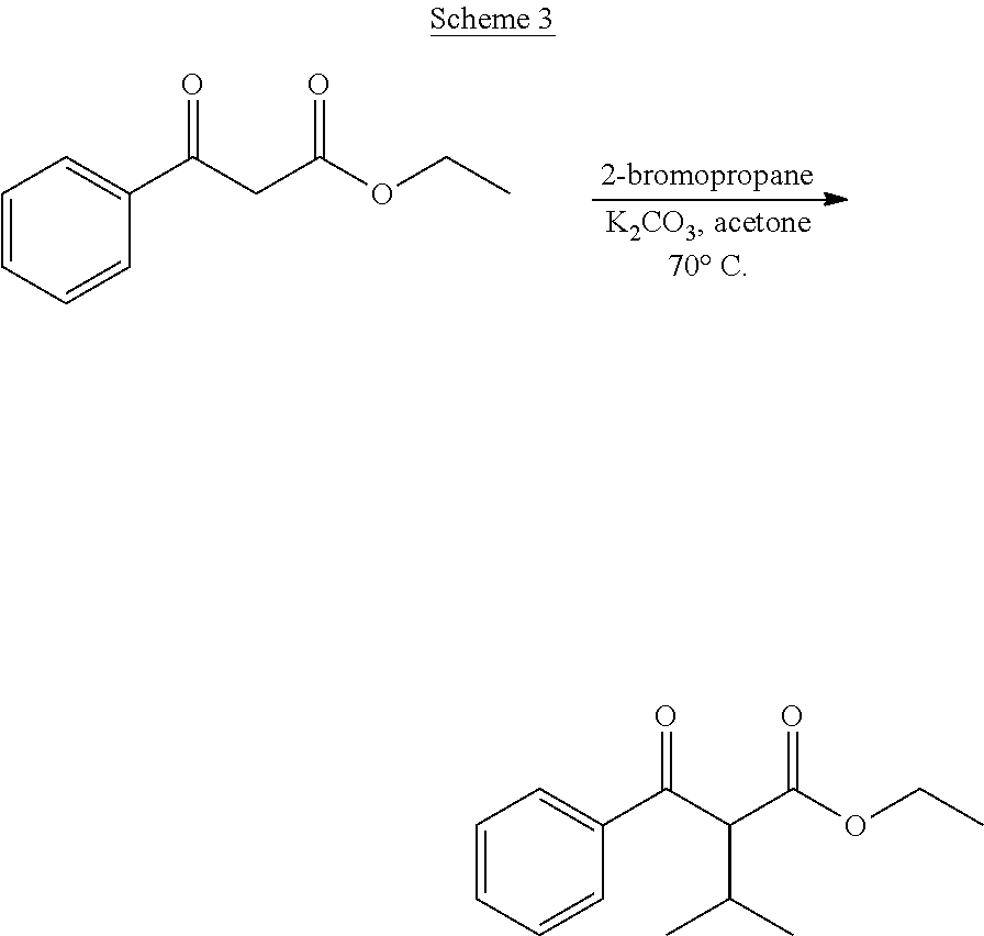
C1=CC=CC(C(CC(OCC)=O)=O)=C1.C1=CC=CC(C(C(C(OCC)=O)C(C)C)=O)=C1
